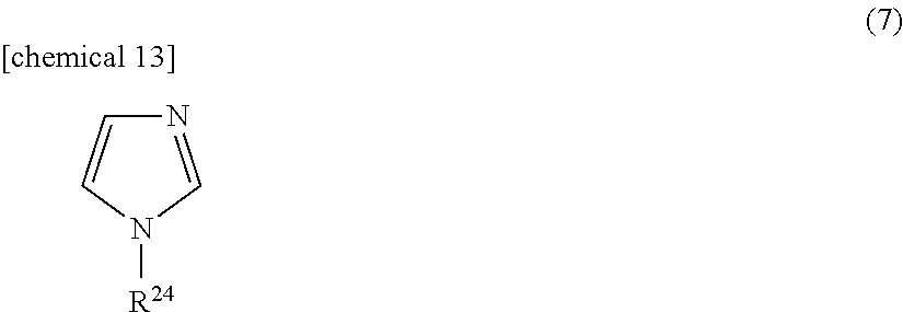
N1=CN([R24])C=C1
